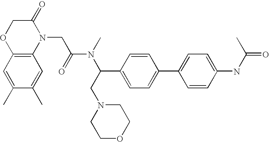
C1=C(C)C(C)=CC2=C1OCC(=O)N2CC(N(C)C(C1=CC=C(C2=CC=C(NC(=O)C)C=C2)C=C1)CN1CCOCC1)=O
